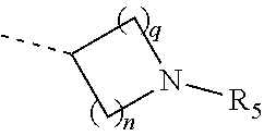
CC1CN([R5])C1
